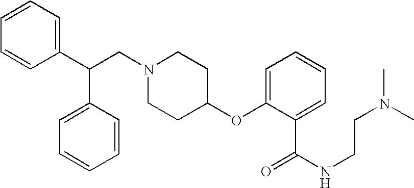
N1(CC(C2=CC=CC=C2)C2=CC=CC=C2)CCC(OC2=CC=CC=C2C(=O)NCCN(C)C)CC1
